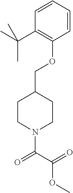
O(C1=C(C(C)(C)C)C=CC=C1)CC1CCN(C(C(=O)OC)=O)CC1
